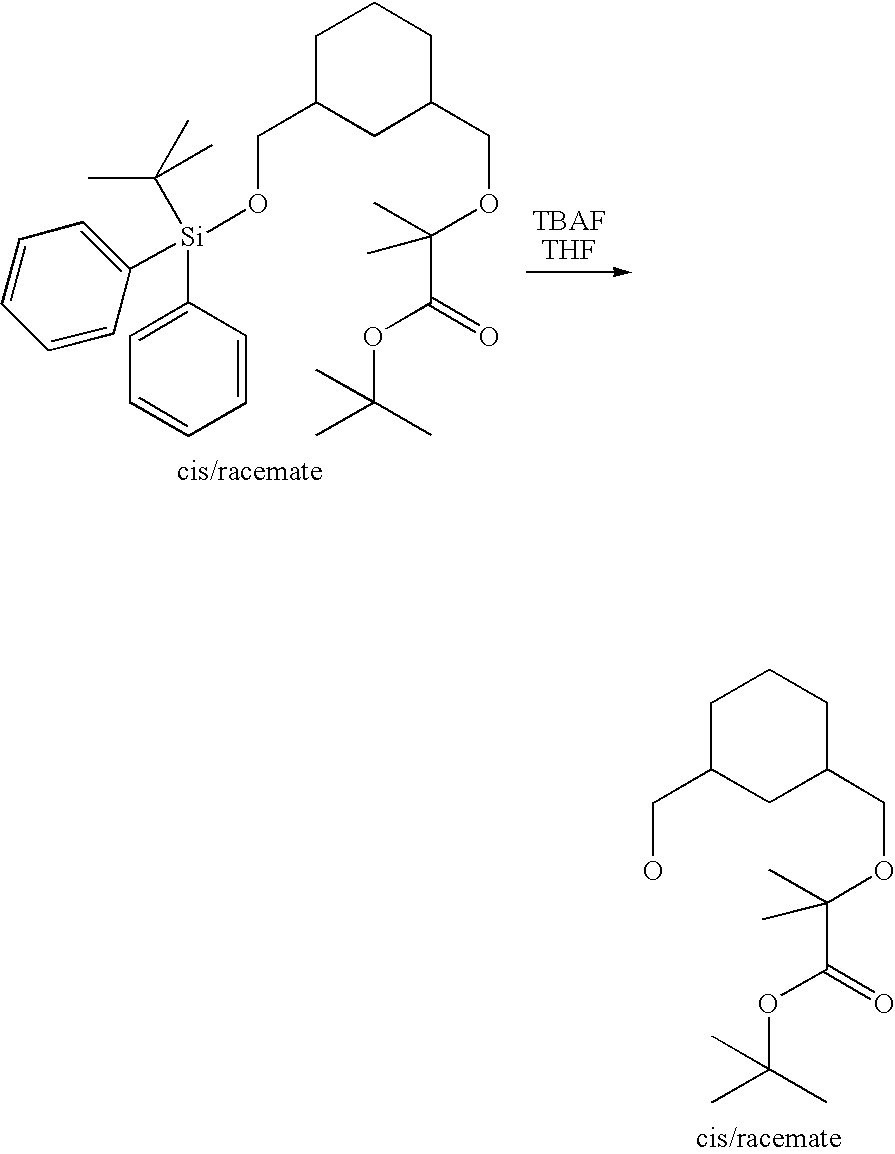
C1C(CO[Si](C2=CC=CC=C2)(C(C)(C)C)C2=CC=CC=C2)CC(COC(C(=O)OC(C)(C)C)(C)C)CC1.C1C(CO)CC(COC(C(=O)OC(C)(C)C)(C)C)CC1
